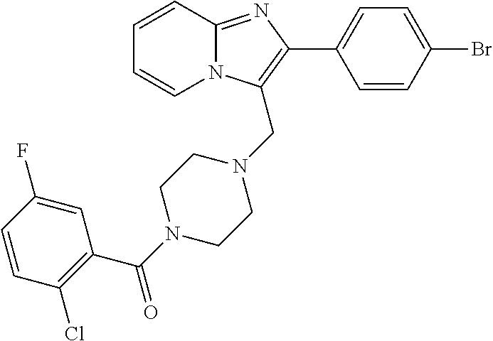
BrC1=CC=C(C2=C(CN3CCN(C(=O)C4=C(Cl)C=CC(F)=C4)CC3)N3C(=N2)C=CC=C3)C=C1
